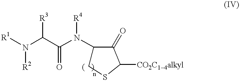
[R1]N(C(C(N(C1CSC([CO2C14alkyl])C1=O)[R4])=O)[R3])[R2]
